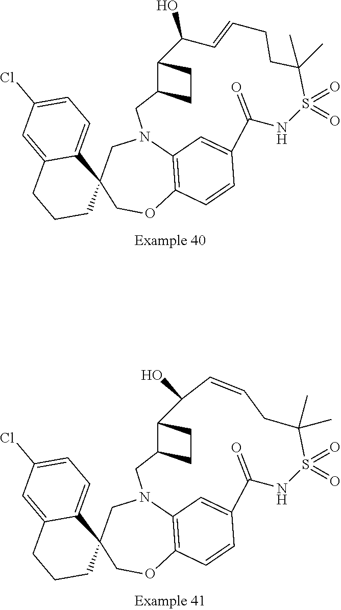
C12(COC3=C4N(C1)CC1C(C(O)C=CCCC(C)(C)S(=O)(=O)NC(=O)C(=C4)C=C3)CC1)C1=CC=C(Cl)C=C1CCC2.C12(COC3=C4N(C1)CC1C(C(O)C=CCC(C)(C)S(=O)(=O)NC(=O)C(=C4)C=C3)CC1)C1=CC=C(Cl)C=C1CCC2
